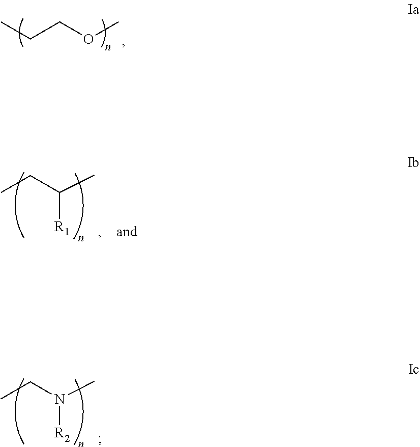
CCCOC.CCC(C)[R1].CCN(C)[R2]
